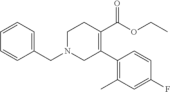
C1=CC=C(CN2CCC(C(OCC)=O)=C(C3=C(C)C=C(F)C=C3)C2)C=C1
